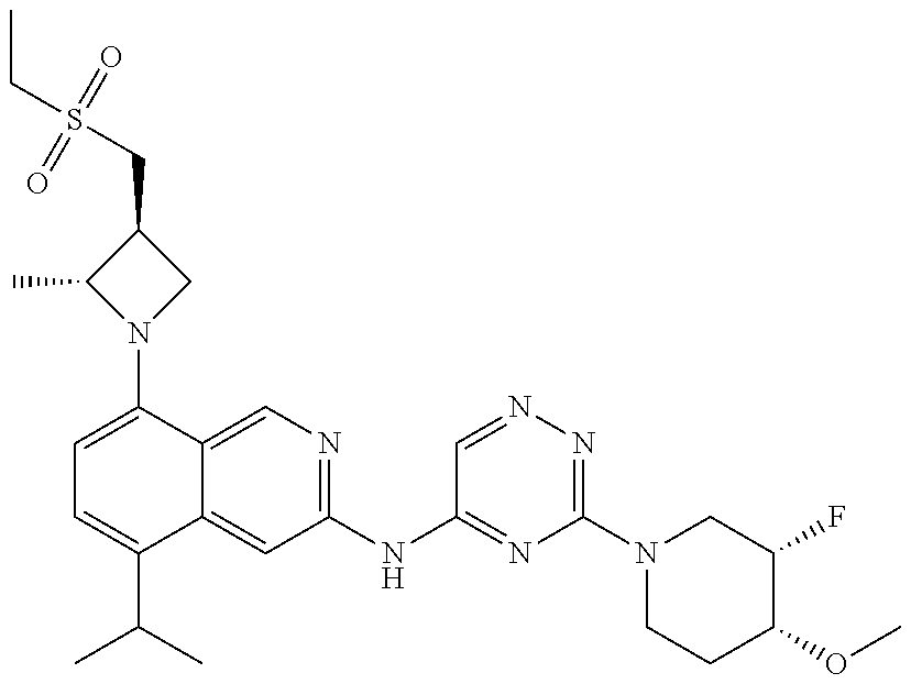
C1=C(N2CC(CS(CC)(=O)=O)C2C)C2=CN=C(NC3=NC(N4CCC(OC)C(F)C4)=NN=C3)C=C2C(C(C)C)=C1
